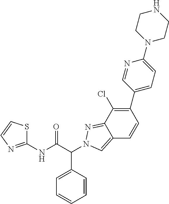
C(C(NC1=NC=CS1)=O)(C1=CC=CC=C1)N1N=C2C(Cl)=C(C3=CC=C(N4CCNCC4)N=C3)C=CC2=C1
